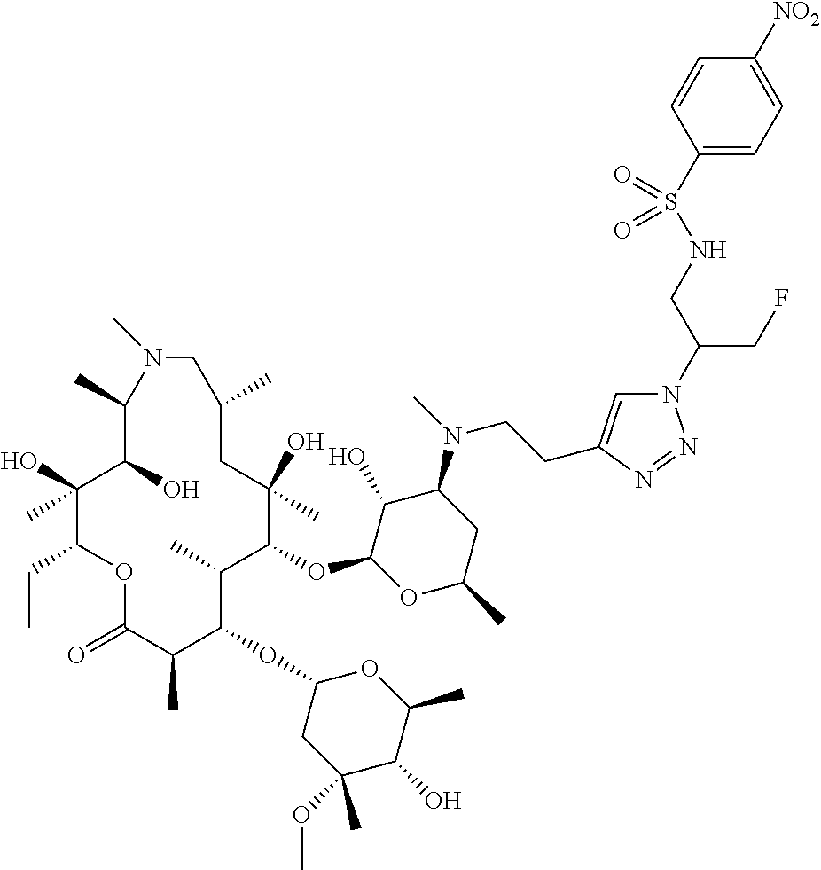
C1(O)C(OC2C(C)C(OC3CC(OC)(C)C(O)C(C)O3)C(C)C(=O)OC(CC)C(O)(C)C(O)C(C)N(C)CC(C)CC2(O)C)OC(C)CC1N(C)CCC1=CN(C(CNS(C2=CC=C([NO2])C=C2)(=O)=O)CF)N=N1
